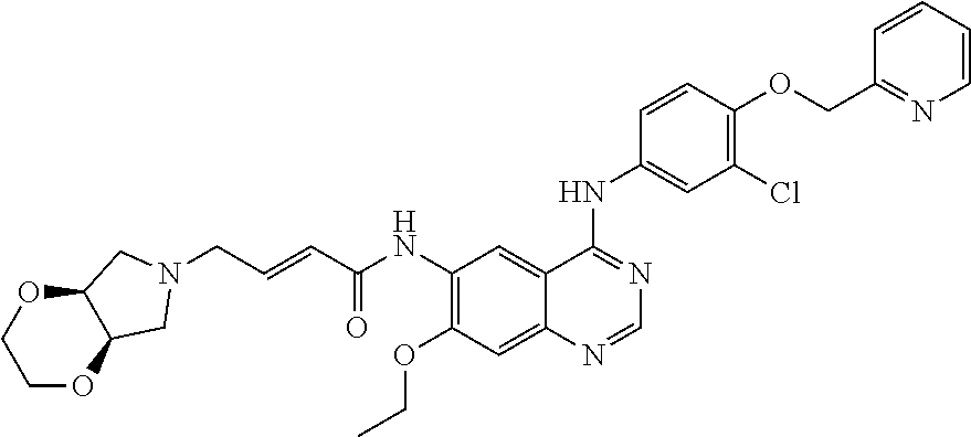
C(C=CC(NC1=C(OCC)C=C2C(=C1)C(NC1=CC(Cl)=C(OCC3=NC=CC=C3)C=C1)=NC=N2)=O)N1CC2OCCOC2C1
